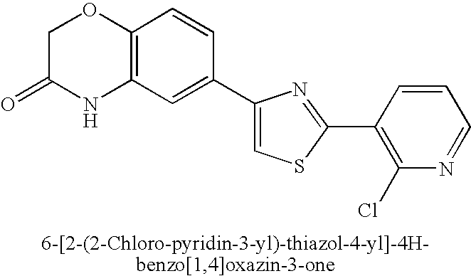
C1C(=O)NC2=C(O1)C=CC(C1=CSC(C3=C(Cl)N=CC=C3)=N1)=C2
